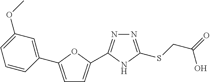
N1=C(SCC(O)=O)NC(C2=CC=C(C3=CC(OC)=CC=C3)O2)=N1
